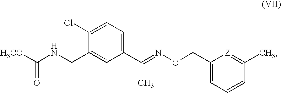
C(NCC1=CC(C(=NOCC2=CC=CC(C)=[Z]2)C)=CC=C1Cl)([H3CO])=O
